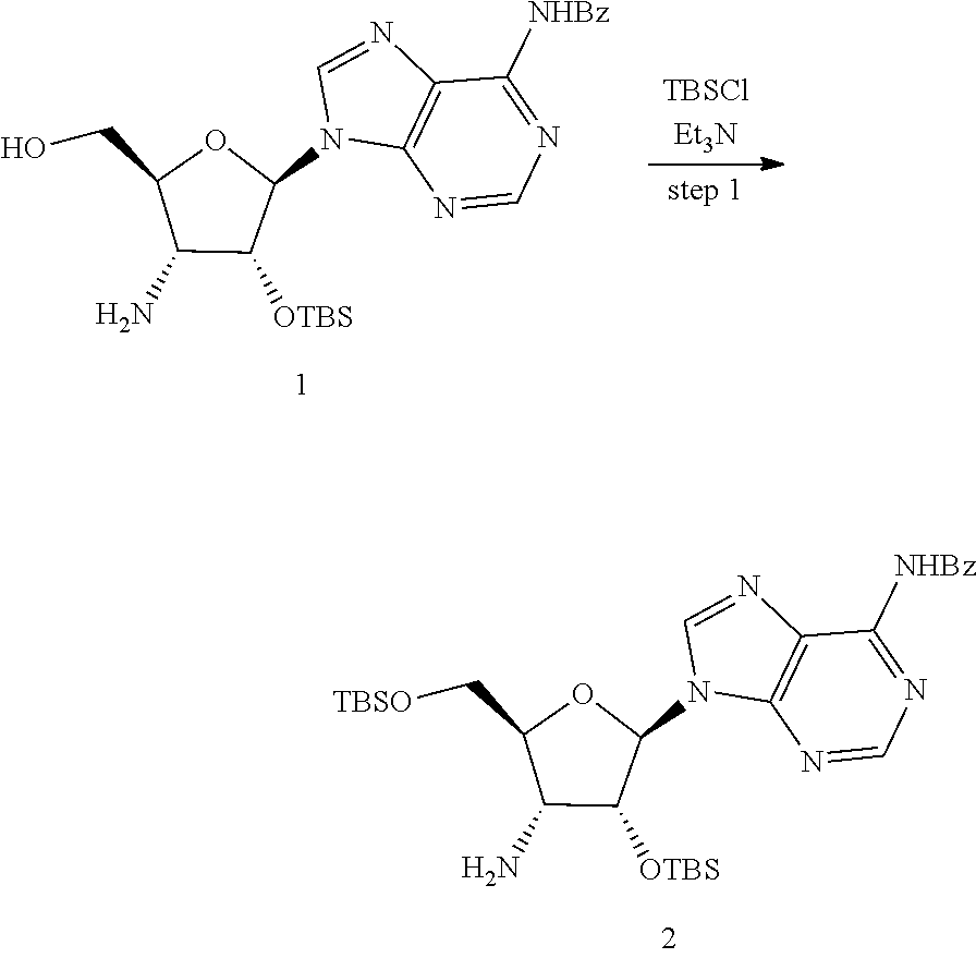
N1=CN(C2C([OTBS])C(N)C(CO)O2)C2=C1C([NHBz])=NC=N2.N1=CN(C2C([OTBS])C(N)C(C[TBSO])O2)C2=C1C([NHBz])=NC=N2
